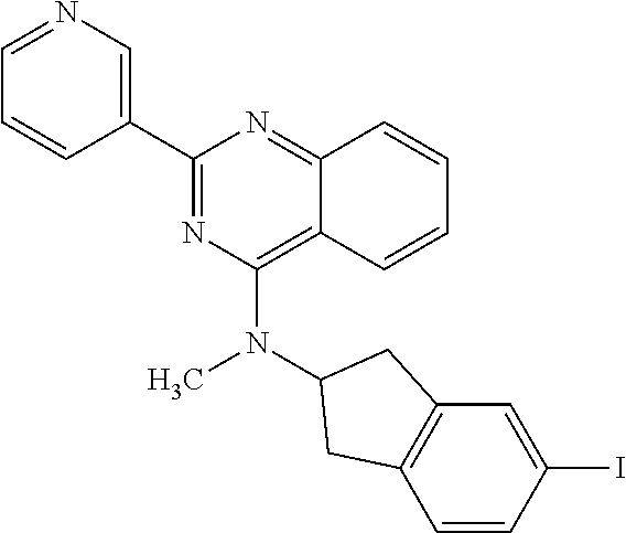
C1(C2=CN=CC=C2)=NC(N(C2CC3=C(C=CC(I)=C3)C2)C)=C2C(=N1)C=CC=C2
